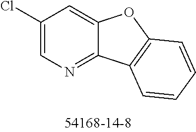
C1(Cl)=CN=C2C(=C1)OC1=C2C=CC=C1
